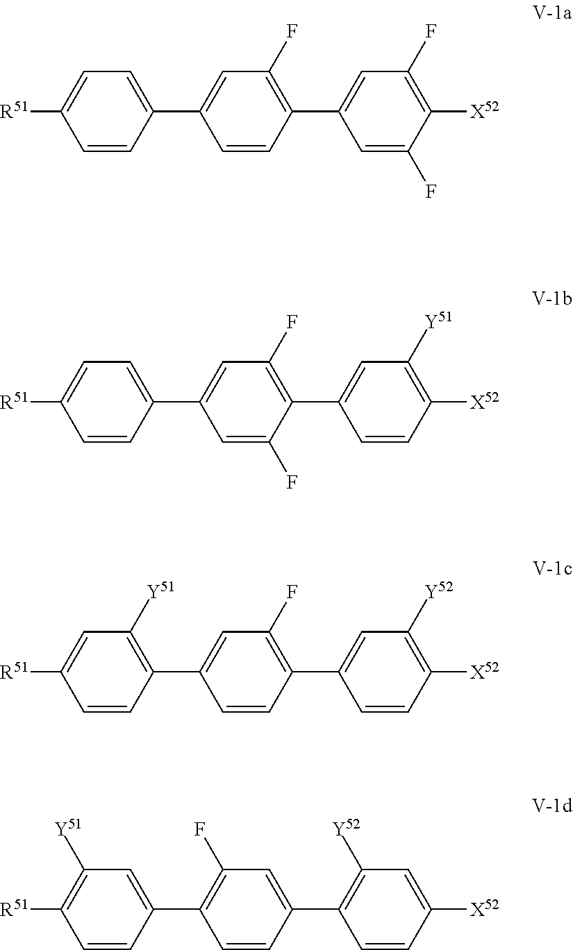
C1=C([R51])C=CC(C2=CC(F)=C(C3=CC(F)=C([X52])C(F)=C3)C=C2)=C1.C1=C([R51])C=CC(C2=CC(F)=C(C3=CC([Y51])=C([X52])C=C3)C(F)=C2)=C1.C1=C([R51])C=CC(C2=CC(F)=C(C3=CC([Y52])=C([X52])C=C3)C=C2)=C1[Y51].C1([Y51])=C([R51])C=CC(C2=C(F)C=C(C3=C([Y52])C=C([X52])C=C3)C=C2)=C1
